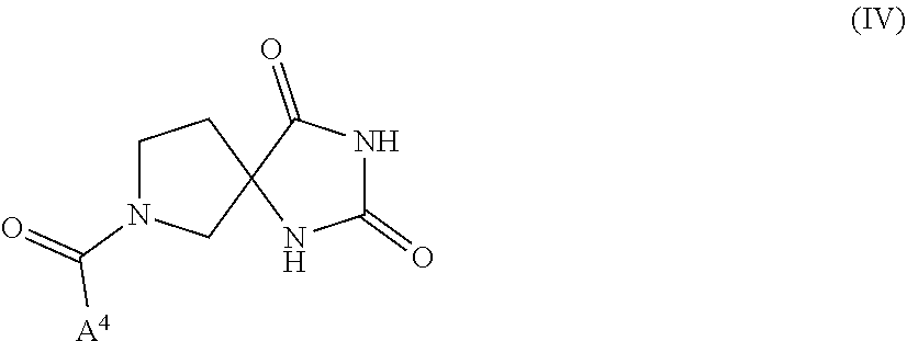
C1N(C(=O)[A4])CC2(C1)NC(=O)NC2=O
